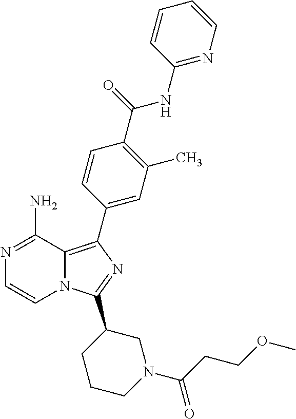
N1=C(N)C2=C(C3=CC(C)=C(C(=O)NC4=NC=CC=C4)C=C3)N=C(C3CCCN(C(CCOC)=O)C3)N2C=C1
